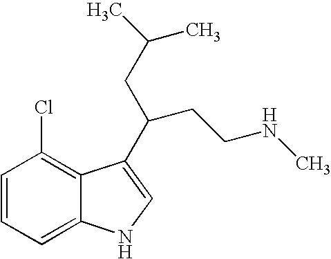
C1=CC=C2C(=C1Cl)C(C(CCNC)CC(C)C)=CN2
